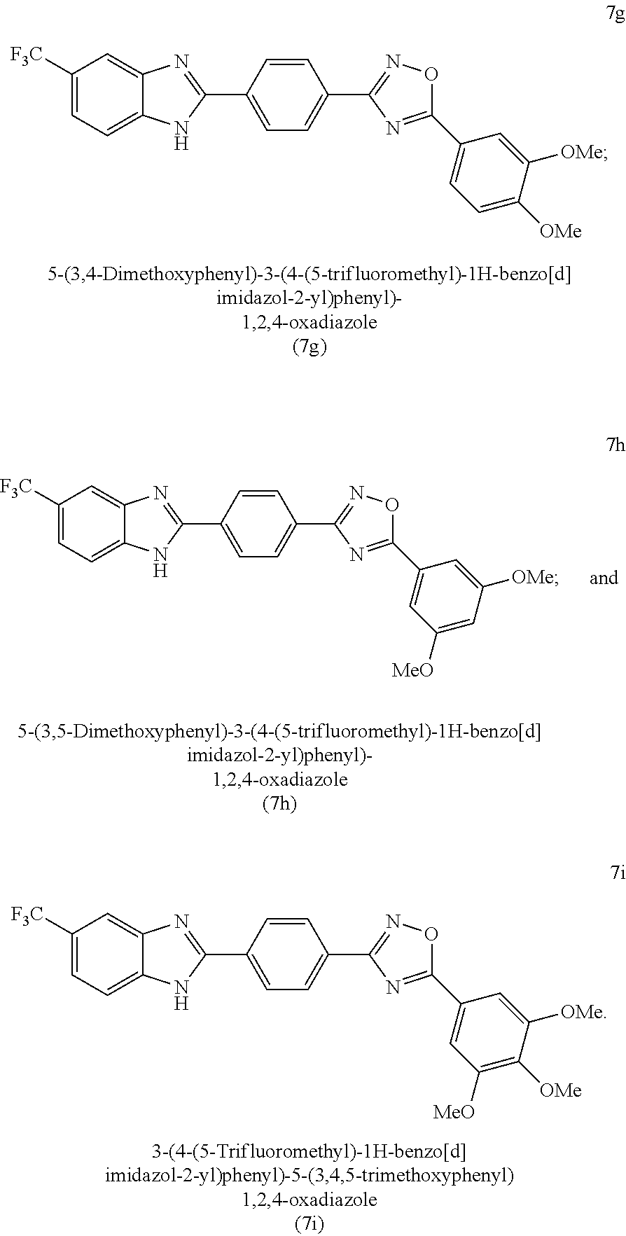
C1([F3C])=CC=C2C(=C1)N=C(C1=CC=C(C3=NOC(C4=CC=C([OMe])C([OMe])=C4)=N3)C=C1)N2.C1([F3C])=CC=C2C(=C1)N=C(C1=CC=C(C3=NOC(C4=CC([MeO])=CC([OMe])=C4)=N3)C=C1)N2.C1([F3C])=CC=C2C(=C1)N=C(C1=CC=C(C3=NOC(C4=CC([MeO])=C([OMe])C([OMe])=C4)=N3)C=C1)N2
